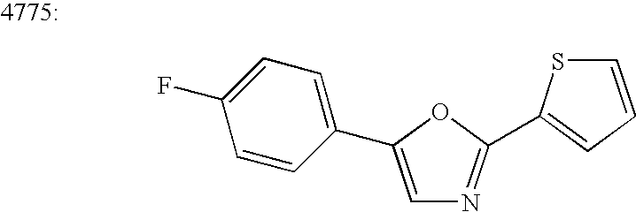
C1(F)=CC=C(C2=CN=C(C3=CC=CS3)O2)C=C1
